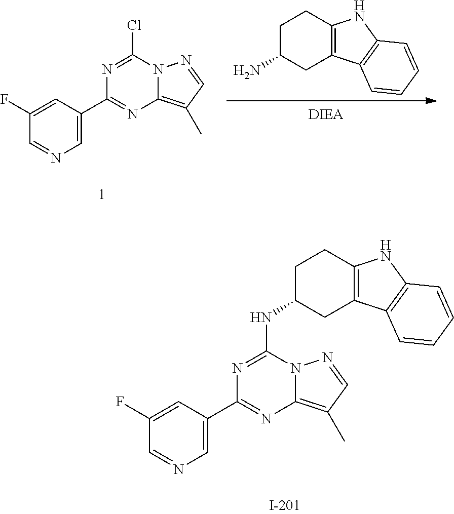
C1=C(C2=NC3=C(C)C=NN3C(Cl)=N2)C=C(F)C=N1.NC1CC2=C(CC1)NC1=C2C=CC=C1.C1=C(C2=NC3=C(C)C=NN3C(NC3CC4=C(CC3)NC3=C4C=CC=C3)=N2)C=C(F)C=N1
